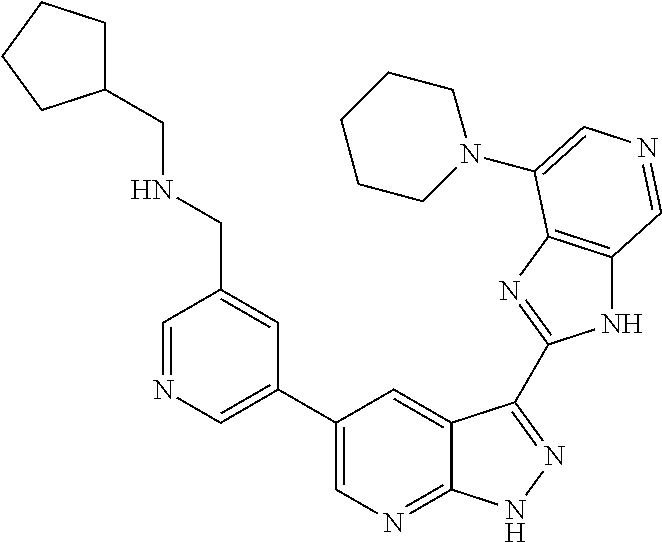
C1(C2=CN=CC(CNCC3CCCC3)=C2)=CN=C2C(=C1)C(C1=NC3=C(N1)C=NC=C3N1CCCCC1)=NN2
